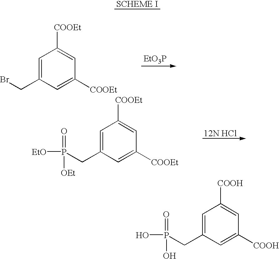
P(CC1=CC([COOH])=CC([COOH])=C1)(O)(=O)O.BrCC1=CC([COOEt])=CC([COOEt])=C1.P(CC1=CC([COOEt])=CC([COOEt])=C1)([EtO])(=O)[OEt]
